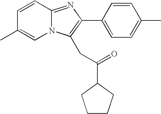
C1=CC2=NC(C3=CC=C(C)C=C3)=C(CC(=O)C3CCCC3)N2C=C1C
